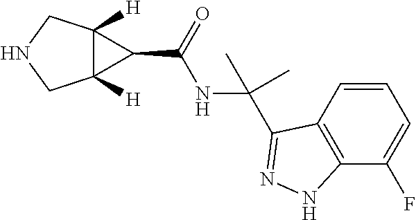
C12([H])C([H])(CNC1)C2C(=O)NC(C)(C)C1=NNC2=C1C=CC=C2F
